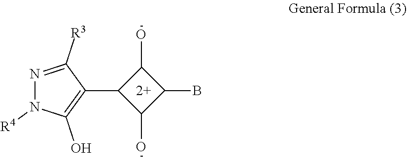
C1(C2=C(O)N([R4])N=C2[R3])C(O)C(B)C1O
